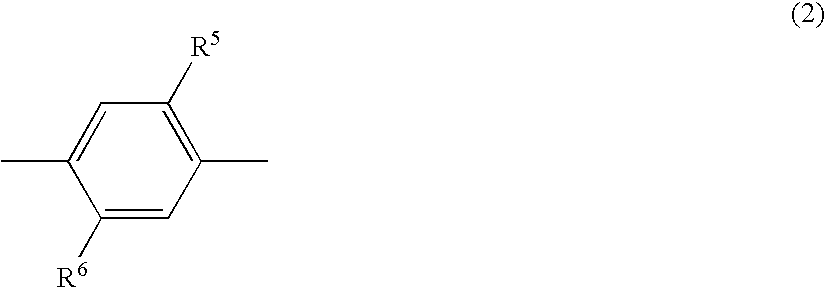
C1([R6])=CC(C)=C([R5])C=C1C
